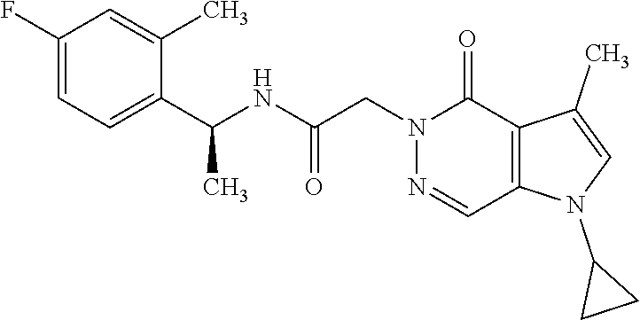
C1(N2C3=C(C(C)=C2)C(=O)N(CC(NC(C)C2=CC=C(F)C=C2C)=O)N=C3)CC1
